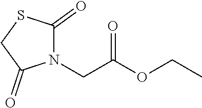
N1(CC(OCC)=O)C(=O)SCC1=O
